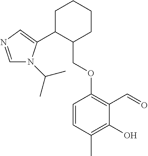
C1C(C2=CN=CN2C(C)C)C(COC2=C(C=O)C(O)=C(C)C=C2)CCC1
